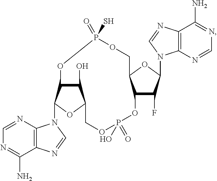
C12=C(N=CN=C1N)N(C1C3C(O)C(O1)COP(=O)(O)OC1C(F)C(N4C5=C(C(N)=NC=N5)N=C4)OC1COP(=O)(S)O3)C=N2
